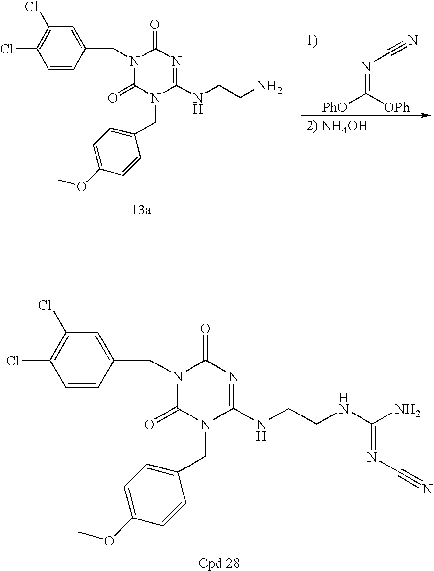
C(N1C(=O)N(CC2=CC=C(OC)C=C2)C(NCCNC(N)=NC#N)=NC1=O)C1=CC(Cl)=C(Cl)C=C1.[PhO]C([OPh])=NC#N.C(N1C(=O)N(CC2=CC=C(OC)C=C2)C(NCCN)=NC1=O)C1=CC(Cl)=C(Cl)C=C1
